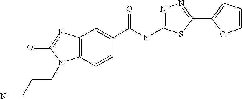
C12=C(C=CC(C(NC3=NN=C(C4=CC=CO4)S3)=O)=C1)N(CCCN)C(=O)=N2
